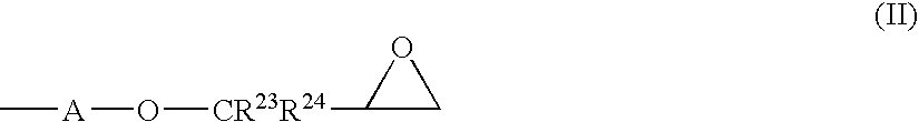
C[A]O[CR23R24]C1CO1
